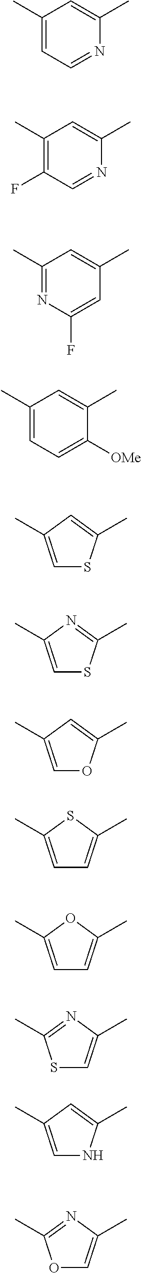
C1(C)=CC=NC(C)=C1.C1(C)=C(F)C=NC(C)=C1.C1(C)=NC(F)=CC(C)=C1.C1(C)=CC=C([OMe])C(C)=C1.C1=C(C)C=C(C)S1.C1=C(C)N=C(C)S1.C1=C(C)C=C(C)O1.C1=C(C)SC(C)=C1.C1=C(C)OC(C)=C1.S1C=C(C)N=C1C.C1=C(C)C=C(C)N1.O1C=C(C)N=C1C
